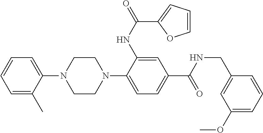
C1CN(C2=CC=C(C(NCC3=CC(OC)=CC=C3)=O)C=C2NC(=O)C2=CC=CO2)CCN1C1=CC=CC=C1C
